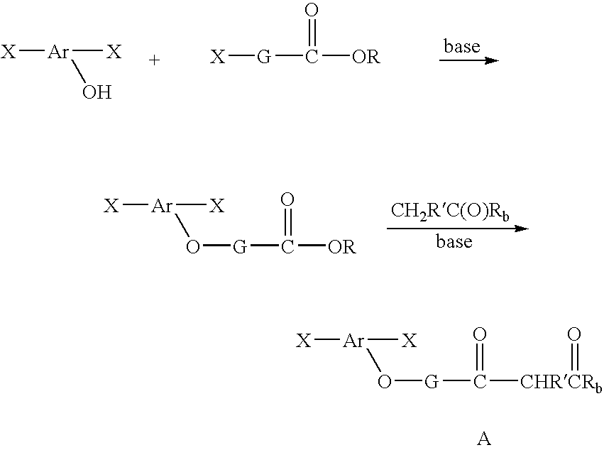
[Ar](O)([X])[X].[X][G]C(=O)[OR].[Ar](O[G]C(=O)[OR])([X])[X].[Ar](O[G]C(=O)[CHRCRb]=O)([X])[X]
